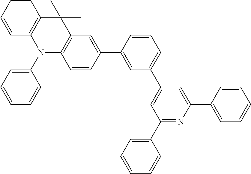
C1(C2=CC(C3=CC(C4=CC=CC=C4)=NC(C4=CC=CC=C4)=C3)=CC=C2)=CC2=C(C=C1)N(C1=CC=CC=C1)C1=C(C2(C)C)C=CC=C1
